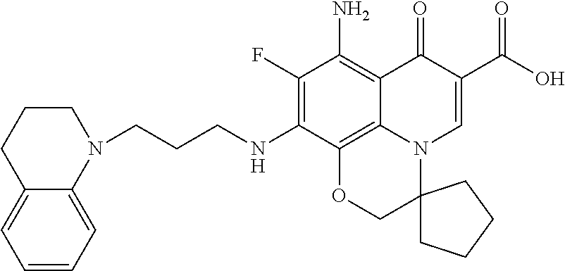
N1(CCCNC2=C(F)C(N)=C3C4=C2OCC2(N4C=C(C(O)=O)C3=O)CCCC2)CCCC2=CC=CC=C12
